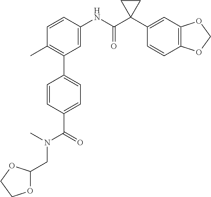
C1=C(NC(C2(C3=CC4=C(C=C3)OCO4)CC2)=O)C=CC(C)=C1C1=CC=C(C(N(CC2OCCO2)C)=O)C=C1
